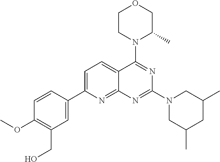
C1=C(C2=CC(CO)=C(OC)C=C2)N=C2C(=C1)C(N1C(C)COCC1)=NC(N1CC(C)CC(C)C1)=N2
